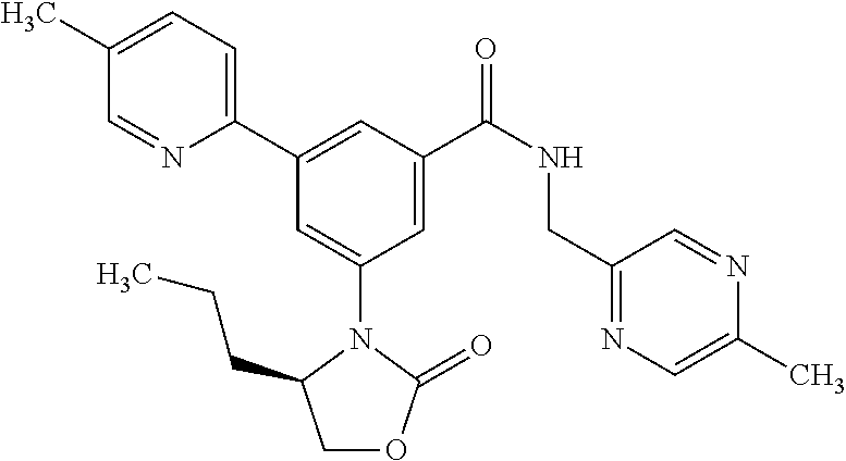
C1(C)=CC=C(C2=CC(C(NCC3=NC=C(C)N=C3)=O)=CC(N3C(CCC)COC3=O)=C2)N=C1
